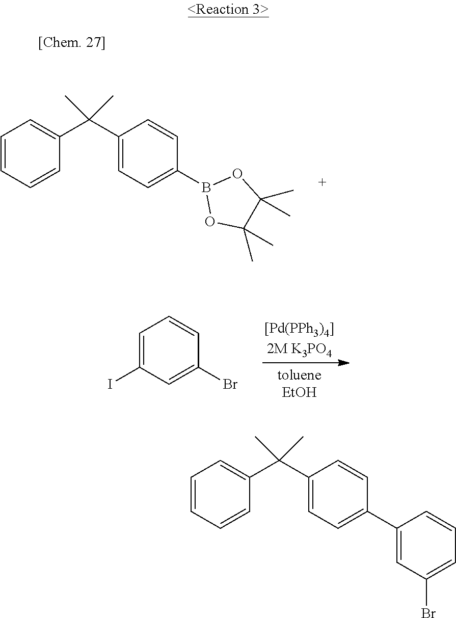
C1=CC=CC(C(C2=CC=C(B3OC(C)(C)C(C)(C)O3)C=C2)(C)C)=C1.C1=C(I)C=C(Br)C=C1.C1=CC=CC(C(C2=CC=C(C3=CC(Br)=CC=C3)C=C2)(C)C)=C1
